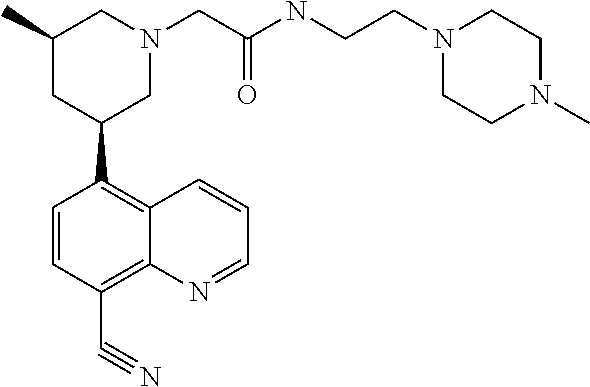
C1=CC(C#N)=C2C(=C1C1CN(CC(=O)NCCN3CCN(C)CC3)CC(C)C1)C=CC=N2
